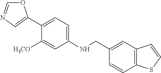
O1C=NC=C1C1=CC=C(NCC2=CC3=C(C=C2)SC=C3)C=C1[H3CO]
